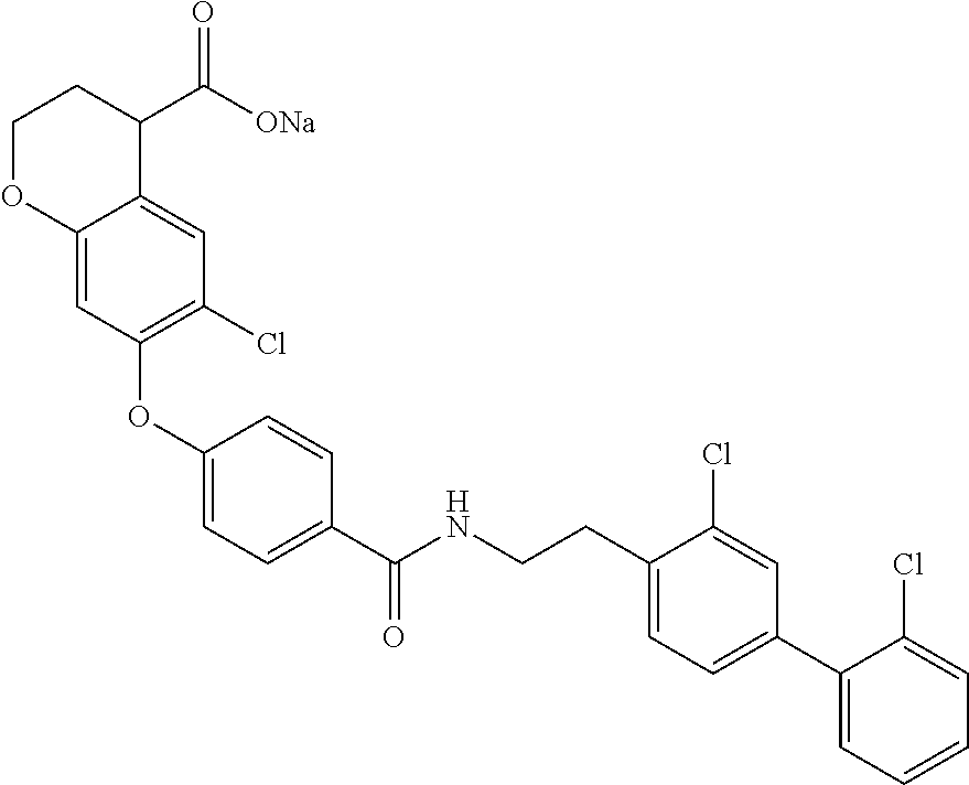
C1(OC2=C(Cl)C=C3C(=C2)OCCC3C([ONa])=O)=CC=C(C(NCCC2=CC=C(C3=CC=CC=C3Cl)C=C2Cl)=O)C=C1
